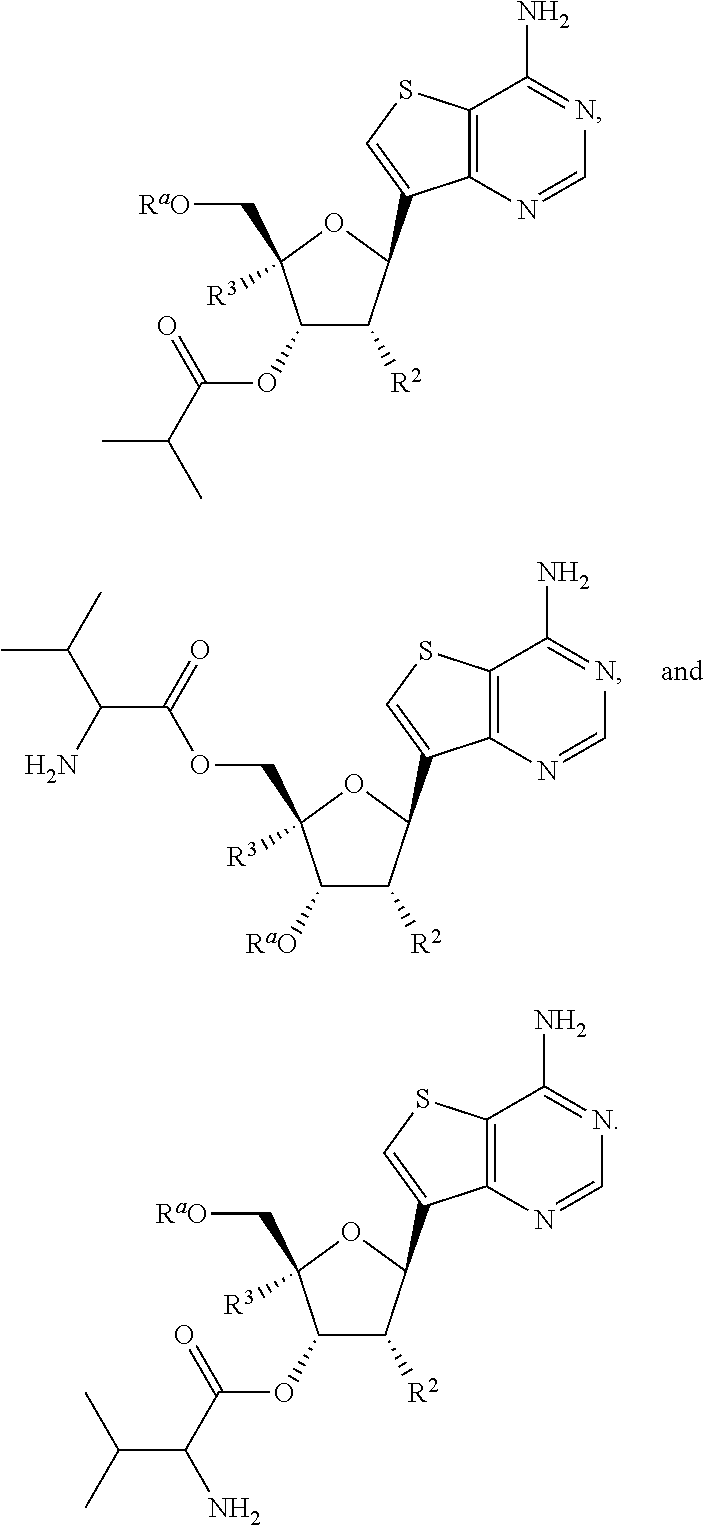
C12=C(N=CN=C1N)C(C1C([R2])C([RaO])C(COC(C(C(C)C)N)=O)([R3])O1)=CS2.C12=C(N=CN=C1N)C(C1C([R2])C(OC(C(C)C)=O)C(C[RaO])([R3])O1)=CS2.C12=C(N=CN=C1N)C(C1C([R2])C(OC(C(N)C(C)C)=O)C(C[RaO])([R3])O1)=CS2
